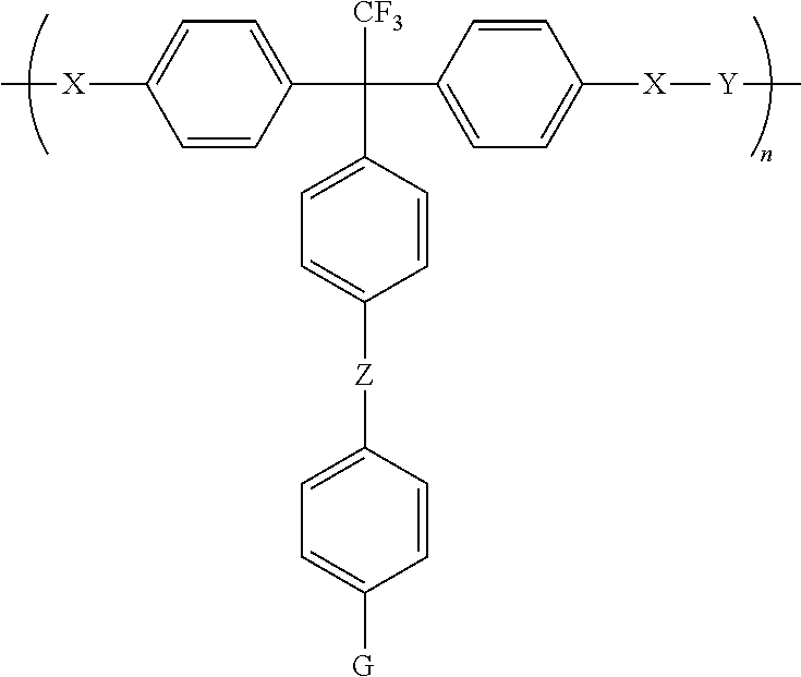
C[X]C1=CC=C(C([CF3])(C2=CC=C([Z]C3=CC=C([G])C=C3)C=C2)C2=CC=C([X][Y]C)C=C2)C=C1
